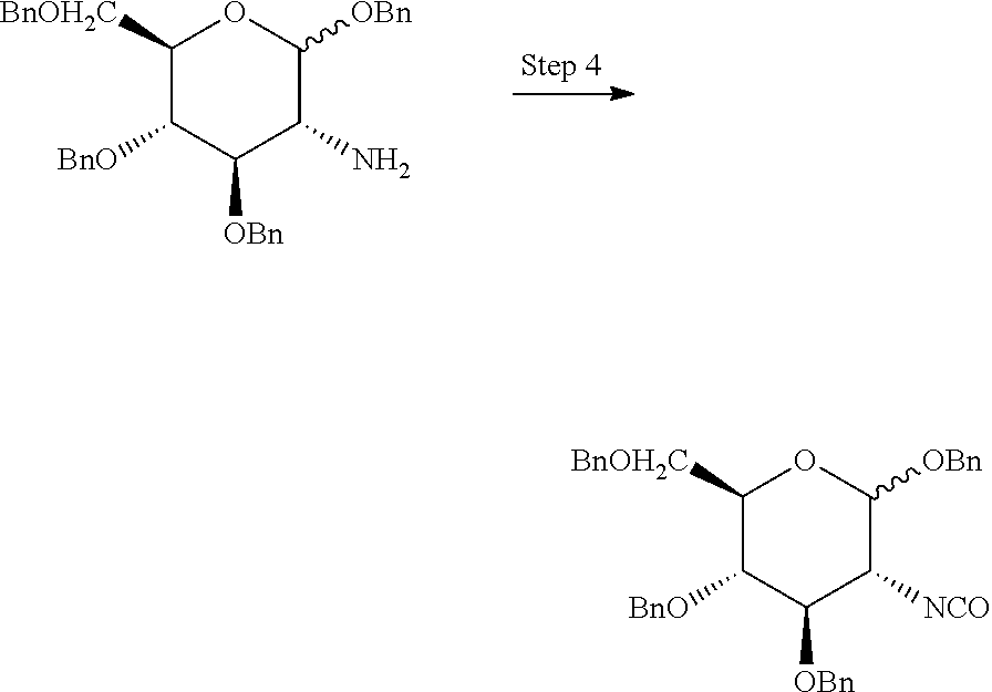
C1([BnOH2C])C([BnO])C([OBn])C(N)C([OBn])O1.C1([BnOH2C])C([BnO])C([OBn])C([NCO])C([OBn])O1
